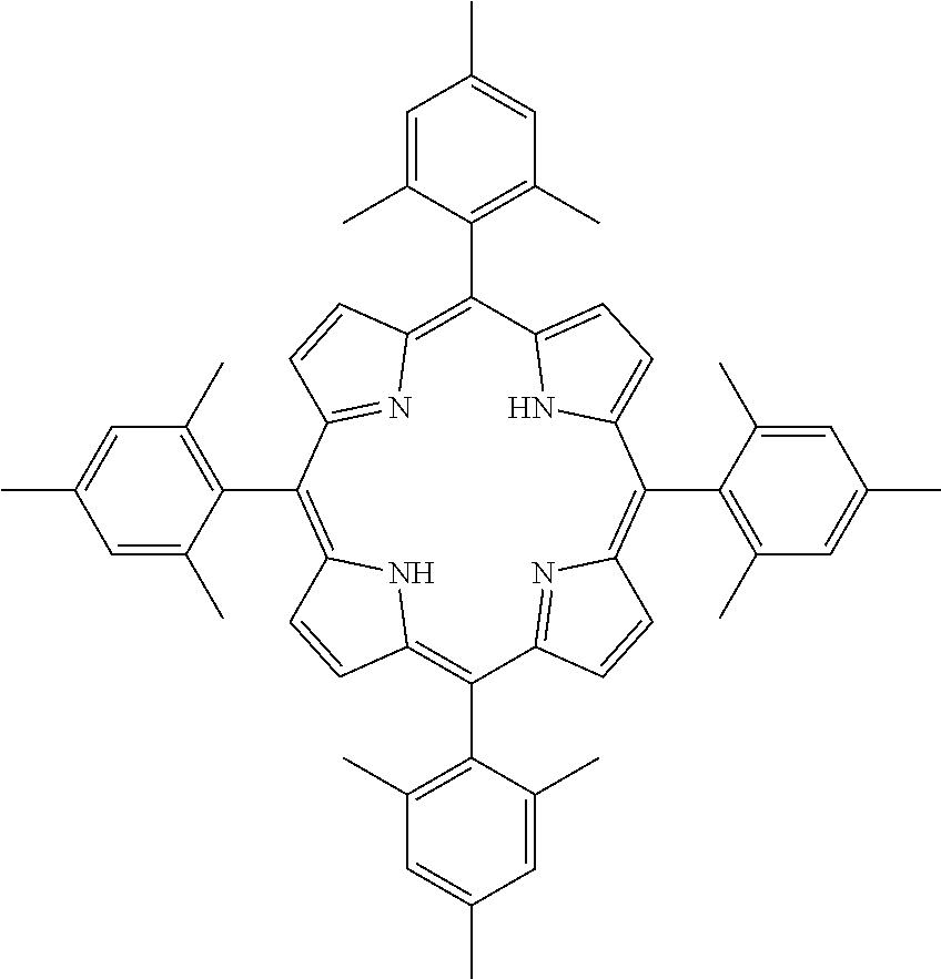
C12=C(C3=C(C)C=C(C)C=C3C)C3=NC(=C(C4=C(C)C=C(C)C=C4C)C4=CC=C(C(C5=C(C)C=C(C)C=C5C)=C5C=CC(=N5)C(C5=C(C)C=C(C)C=C5C)=C(C=C1)N2)N4)C=C3
